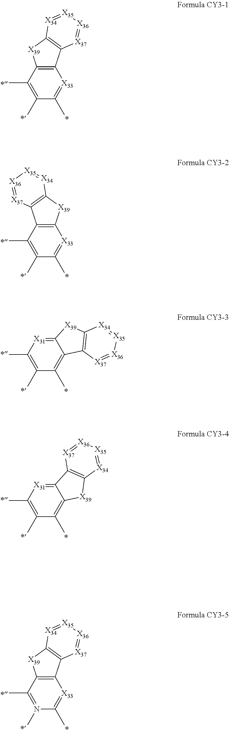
C12=C(C(C)=C(C)C(C)=[X33]1)[X39]C1=C2[X37]=[X36][X35]=[X34]1.C12=C(C(C)=C(C)C(C)=[X33]1)C1=C([X39]2)[X34]=[X35][X36]=[X37]1.C12=[X31]C(C)=C(C)C(C)=C1C1=C([X39]2)[X34]=[X35][X36]=[X37]1.C12=[X31]C(C)=C(C)C(C)=C1[X39]C1=C2[X37]=[X36][X35]=[X34]1.C12=C(C(C)=N(C)C(C)=[X33]1)[X39]C1=C2[X37]=[X36][X35]=[X34]1
